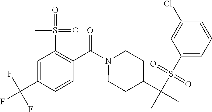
C1=C(C(F)(F)F)C=CC(C(N2CCC(C(C)(S(C3=CC=CC(Cl)=C3)(=O)=O)C)CC2)=O)=C1S(=O)(=O)C
